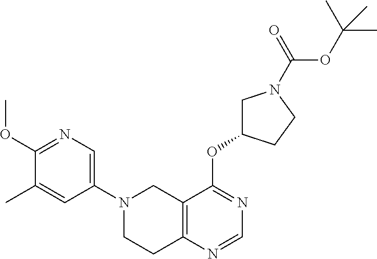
C1(OC)=NC=C(N2CCC3=C(C2)C(OC2CN(C(OC(C)(C)C)=O)CC2)=NC=N3)C=C1C
